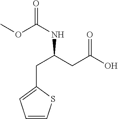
C1(CC(NC(=O)OC)CC(=O)O)=CC=CS1
